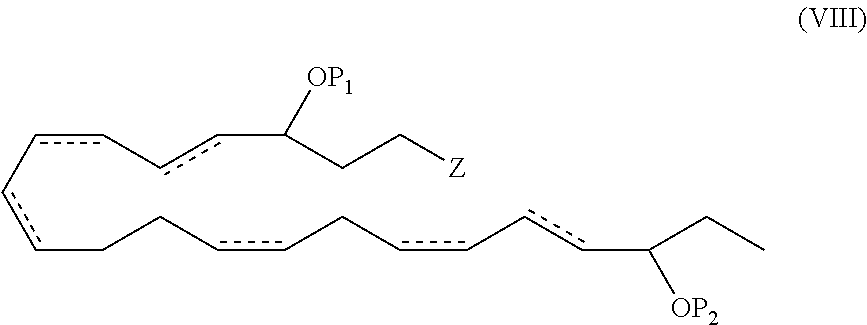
c(c-ccCCccCcc-ccC(CC)[OP2])-ccC(CC[Z])[OP1]
